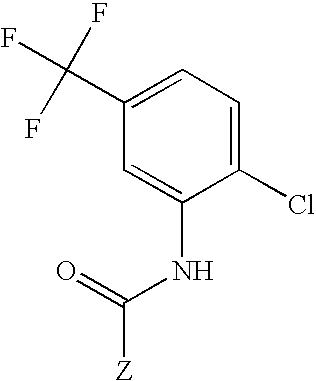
O=C([Z])NC1=CC(C(F)(F)F)=CC=C1Cl
